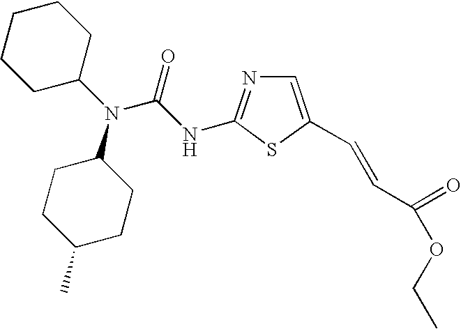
N(C1CCCCC1)(C1CCC(C)CC1)C(NC1=NC=C(C=CC(OCC)=O)S1)=O
